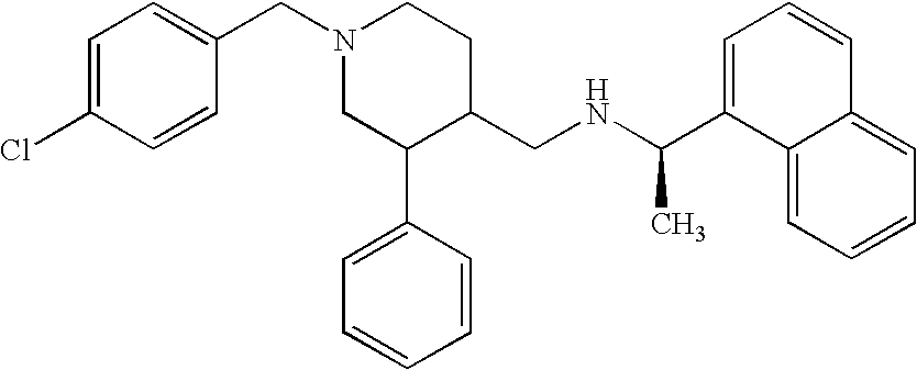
N1(CC2=CC=C(Cl)C=C2)CC(C2=CC=CC=C2)C(CNC(C2=CC=CC3=CC=CC=C23)C)CC1
